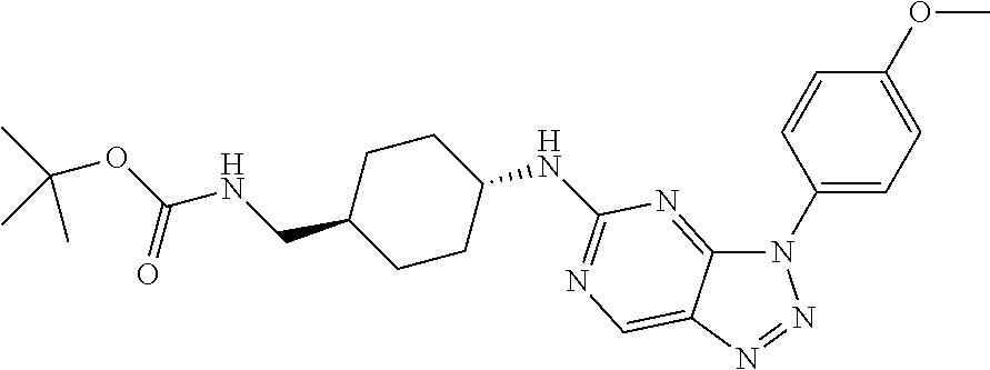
C12=NC(NC3CCC(CNC(OC(C)(C)C)=O)CC3)=NC=C1N=NN2C1=CC=C(OC)C=C1
